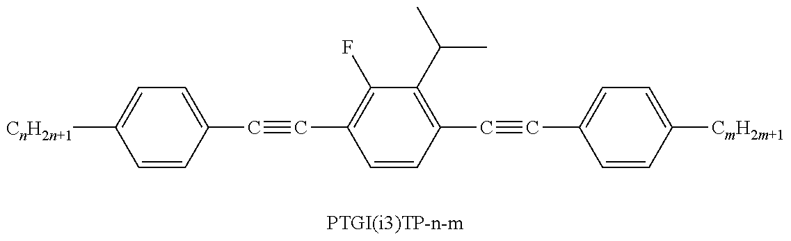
C1=CC(C#CC2=C(F)C(C(C)C)=C(C#CC3=CC=C([CmH2m+1])C=C3)C=C2)=CC=C1[CnH2n+1]
